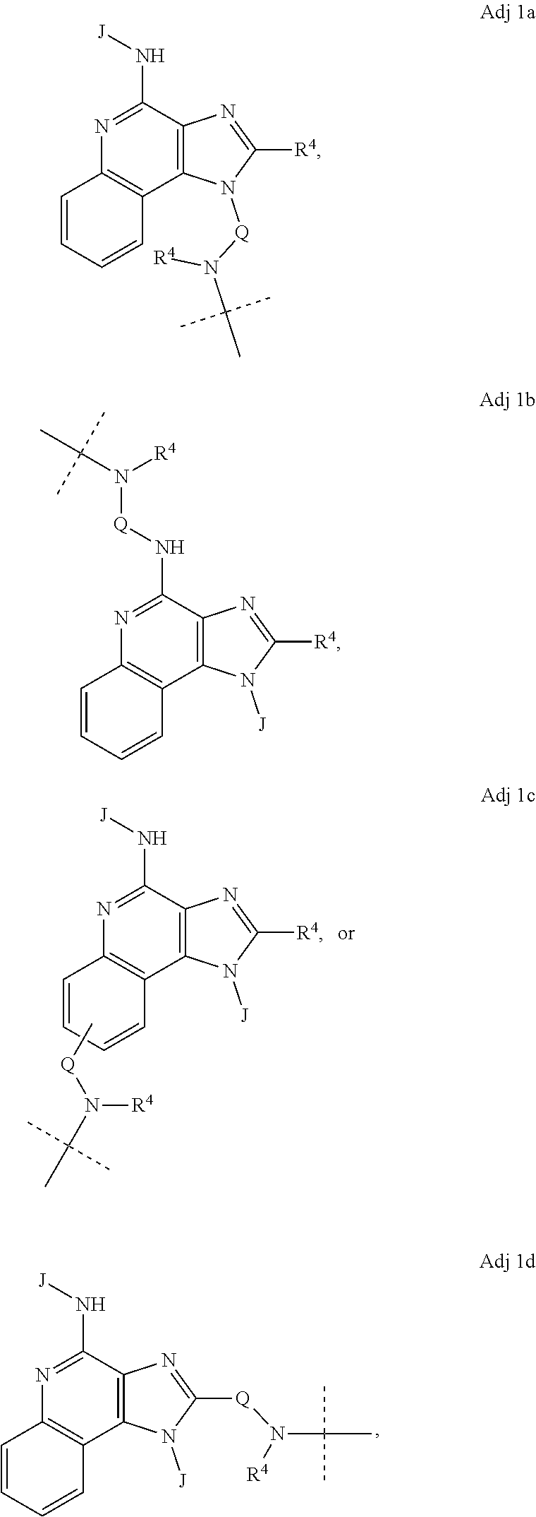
N1=C(N[J])C2=C(C3=C1C=CC=C3)N([J])C([R4])=N2.C[Q]N([R4])C(C)(C)C.N1=C(N[J])C2=C(C3=C1C=CC=C3)N([J])C([Q]N(C(C)(C)C)[R4])=N2.N1=C(N[J])C2=C(C3=C1C=CC=C3)N([Q]N(C(C)(C)C)[R4])C([R4])=N2.N1=C(N[Q]N(C(C)(C)C)[R4])C2=C(C3=C1C=CC=C3)N([J])C([R4])=N2
